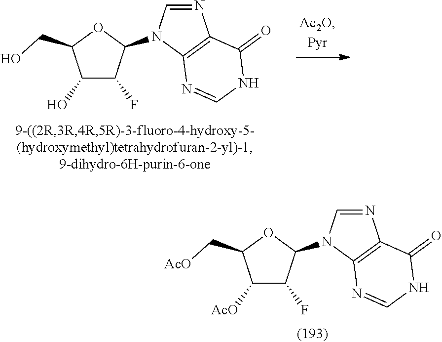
C1(O)C(F)C(N2C3=C(N=C2)C(=O)NC=N3)OC1CO.C1([AcO])C(F)C(N2C3=C(N=C2)C(=O)NC=N3)OC1C[AcO]
